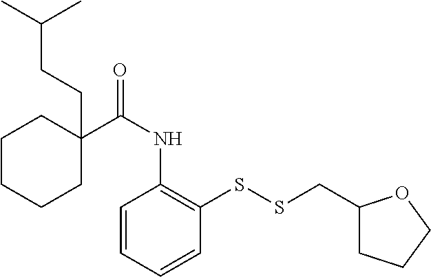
C1=CC=CC(SSCC2CCCO2)=C1NC(=O)C1(CCC(C)C)CCCCC1
